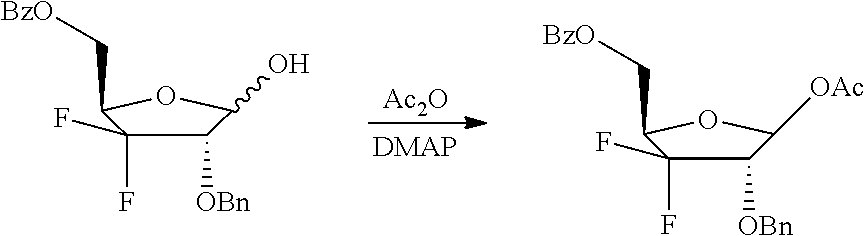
[Ac2O].C1([OBn])C(O)OC(C[BzO])C1(F)F.C1([OBn])C([OAc])OC(C[BzO])C1(F)F
